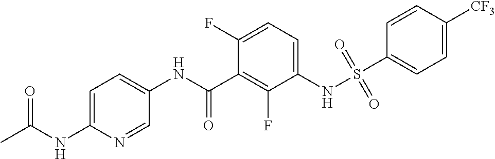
C1=C(NC(C)=O)N=CC(NC(C2=C(F)C(NS(C3=CC=C([CF3])C=C3)(=O)=O)=CC=C2F)=O)=C1
